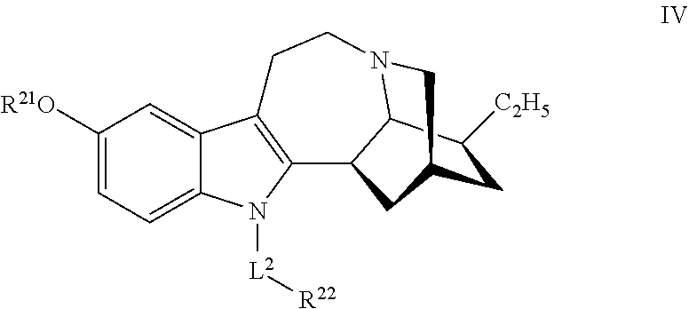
C1([R21O])=CC=C2C(=C1)C1=C(N2[L2][R22])C2C3N(CC1)CC(CC3[C2H5])C2
